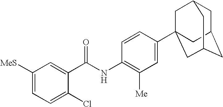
C1([MeS])=CC=C(Cl)C(C(NC2=C([Me])C=C(C34CC5CC(CC(C3)C5)C4)C=C2)=O)=C1
